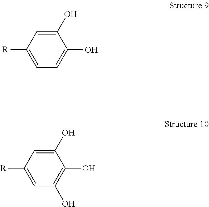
C1(O)=CC([R])=CC=C1O.C1(O)=CC([R])=CC(O)=C1O
